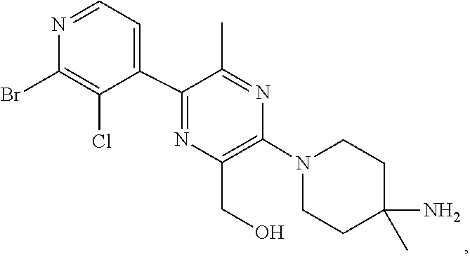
C1C(N)(C)CCN(C2=C(CO)N=C(C3=CC=NC(Br)=C3Cl)C(C)=N2)C1
